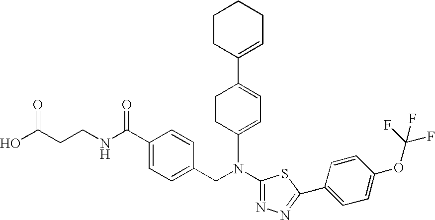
N(C1=NN=C(C2=CC=C(OC(F)(F)F)C=C2)S1)(CC1=CC=C(C(NCCC(O)=O)=O)C=C1)C1=CC=C(C2=CCCCC2)C=C1
